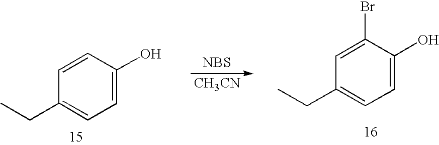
C1=CC(CC)=CC=C1O.[NBS].[CH3CN].C1(Br)=CC(CC)=CC=C1O
